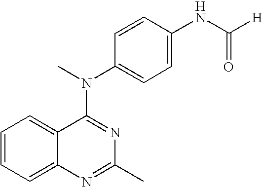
C1=CC=C2C(=C1)C(N(C1=CC=C(NC([H])=O)C=C1)C)=NC(C)=N2
